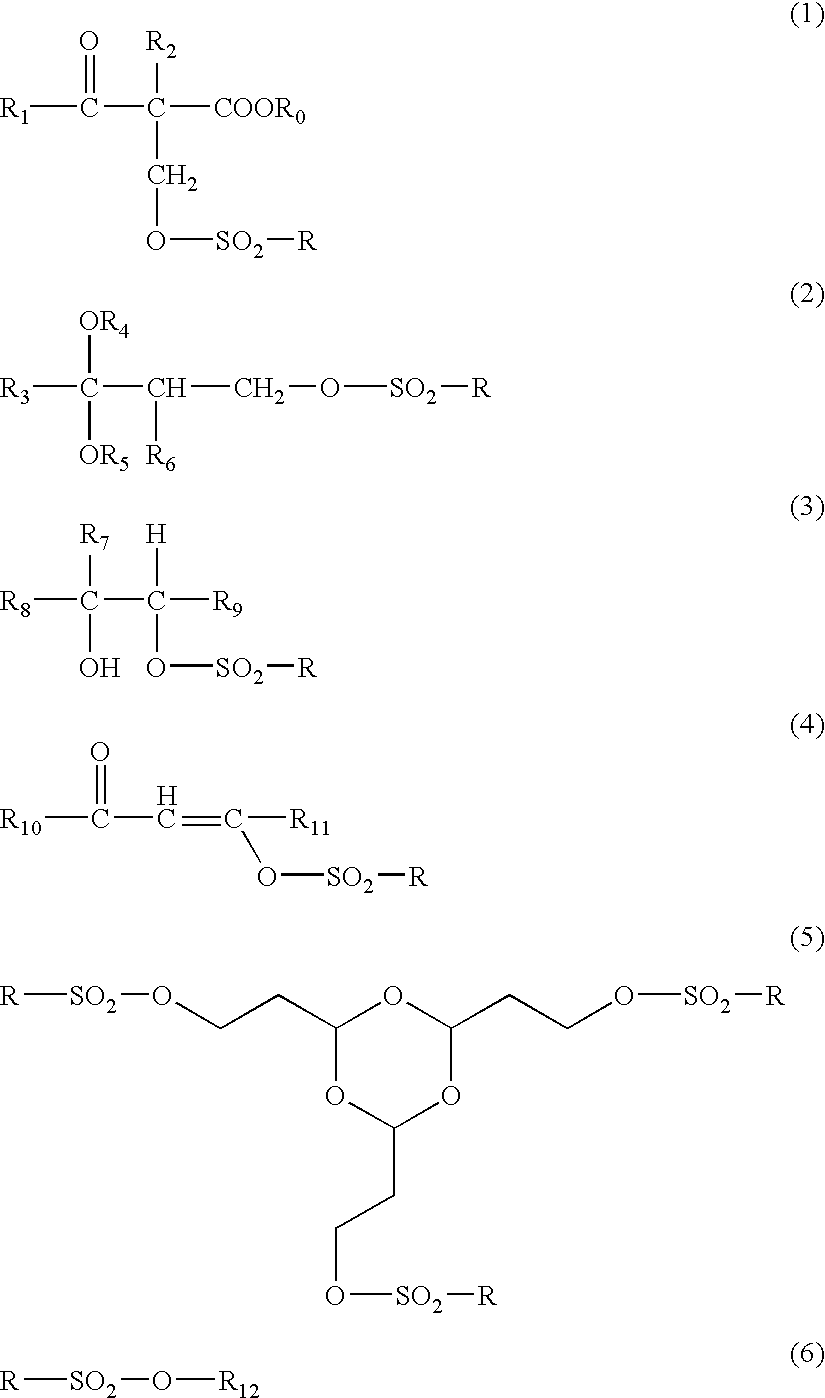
[R1]C(=O)C([R2])(CO[SO2][R])[COOR0].[R3]C([OR4])([OR5])C([R6])CO[SO2][R].[R8]C([R7])(O)C([H])(O[SO2][R])[R9].[R10]C(=O)C=C([R11])O[SO2][R].[R][SO2]OCCC1OC(CCO[SO2][R])OC(CCO[SO2][R])O1.[R][SO2]O[R12]
